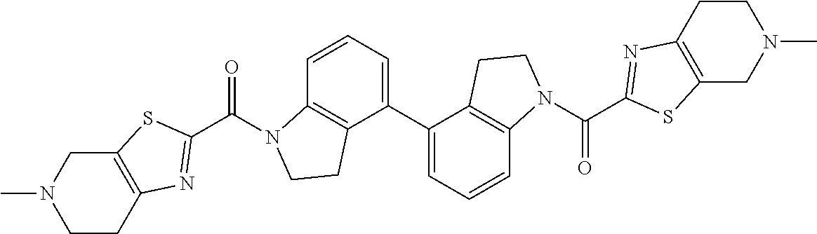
C1=CC=C(C2=CC=CC3=C2CCN3C(C2=NC3=C(S2)CN(C)CC3)=O)C2=C1N(C(C1=NC3=C(S1)CN(C)CC3)=O)CC2
